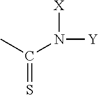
C(=S)(C)N([X])[Y]
